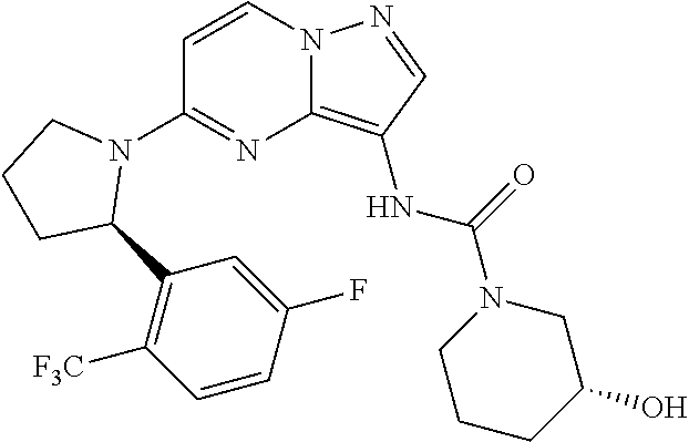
C1=CN2C(=C(NC(N3CC(O)CCC3)=O)C=N2)N=C1N1CCCC1C1=C([F3C])C=CC(F)=C1
